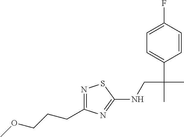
N1=C(CCCOC)N=C(NCC(C)(C2=CC=C(F)C=C2)C)S1
